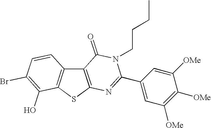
C12=C(SC3=C1C=CC(Br)=C3O)N=C(C1=CC([OMe])=C([OMe])C([OMe])=C1)N(CCCC)C2=O
